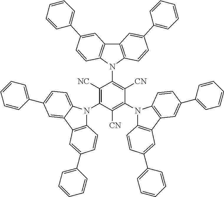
C12=C(N(C3=C([CN])C(N4C5=C(C6=C4C=CC(C4=CC=CC=C4)=C6)C=C(C4=CC=CC=C4)C=C5)=C([CN])C(N4C5=C(C6=CC(C7=CC=CC=C7)=CC=C46)C=C(C4=CC=CC=C4)C=C5)=C3[NC])C3=C1C=C(C1=CC=CC=C1)C=C3)C=CC(C1=CC=CC=C1)=C2
